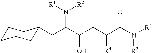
C(C(N([R2])[R1])C(O)CC(C(N([R4])[R2])=O)[R3])C1CCCCC1
